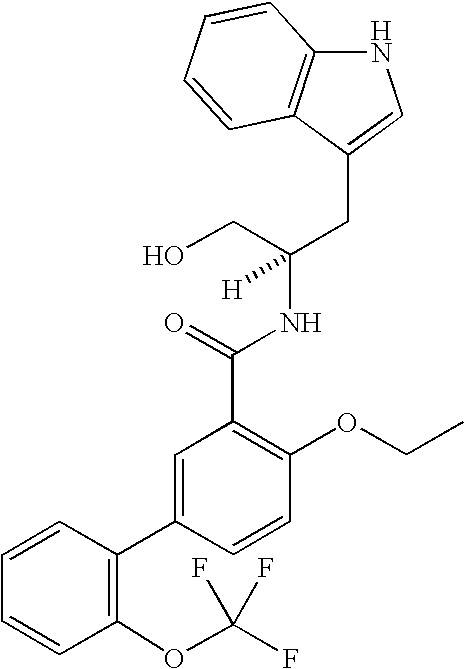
N1C2=C(C(CC(NC(C3=C(OCC)C=CC(C4=C(OC(F)(F)F)C=CC=C4)=C3)=O)(CO)[H])=C1)C=CC=C2
